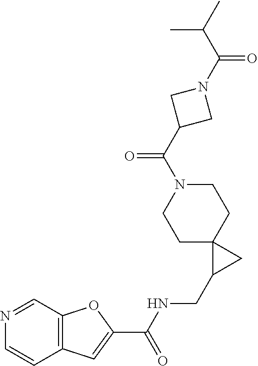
C12=C(C=NC=C1)OC(C(NCC1CC13CCN(C(=O)C1CN(C(C(C)C)=O)C1)CC3)=O)=C2
